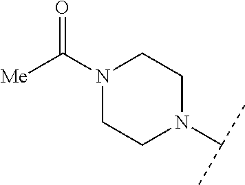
C1N(C([Me])=O)CCN(C(C)C)C1
